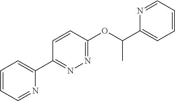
C1=CC=NC(C2=NN=C(OC(C3=CC=CC=N3)C)C=C2)=C1
